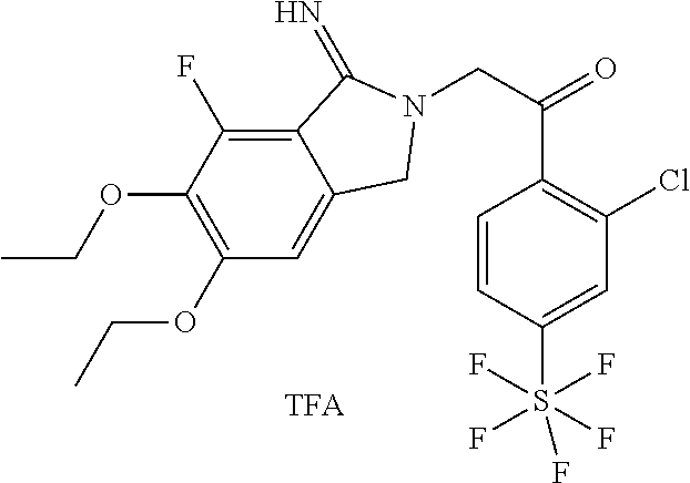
C12=C(F)C(OCC)=C(OCC)C=C1CN(CC(=O)C1=C(Cl)C=C(S(F)(F)(F)(F)F)C=C1)C2=N
